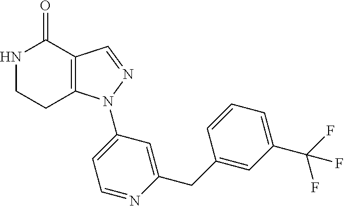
C12=C(C=NN1C1=CC=NC(CC3=CC(C(F)(F)F)=CC=C3)=C1)C(=O)NCC2
